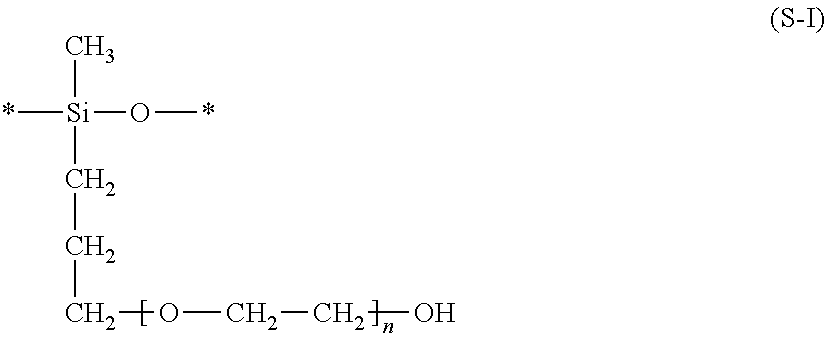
[Si](C)(*)(O*)CCCOCCO
